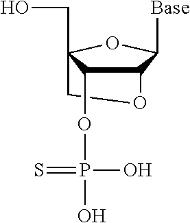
C12C([Base])OC(CO)(CO1)C2OP(O)(O)=S
